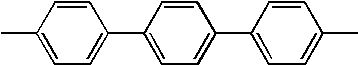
C1(C)=CC=C(C2=CC=C(C3=CC=C(C)C=C3)C=C2)C=C1
